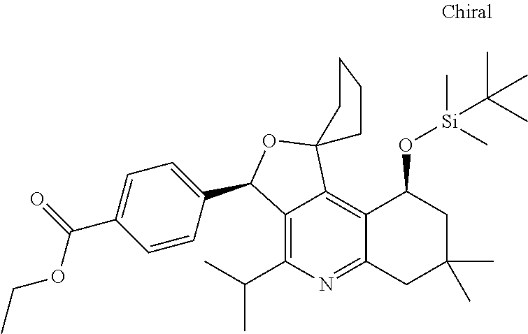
C12=C3C(=C(C(C)C)N=C1CC(C)(C)CC2O[Si](C)(C)C(C)(C)C)C(C1=CC=C(C(OCC)=O)C=C1)OC31CCCC1
